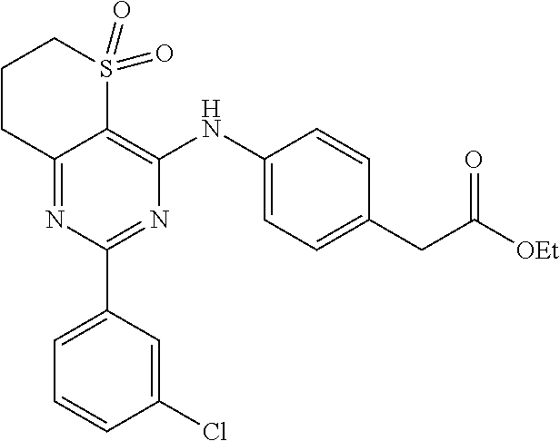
C1CC2=NC(C3=CC=CC(Cl)=C3)=NC(NC3=CC=C(CC([OEt])=O)C=C3)=C2S(=O)(=O)C1
